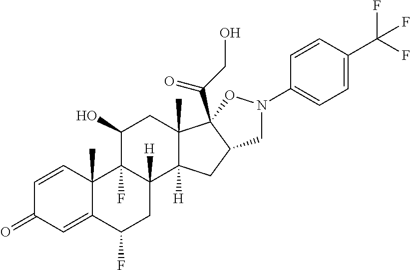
C1=CC2(C)C(=CC1=O)C(F)CC1([H])C2(F)C(O)CC2(C)C1([H])CC1C2(C(CO)=O)ON(C2=CC=C(C(F)(F)F)C=C2)C1
